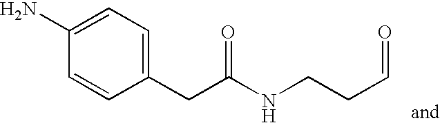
C1=CC(N)=CC=C1CC(NCCC=O)=O
